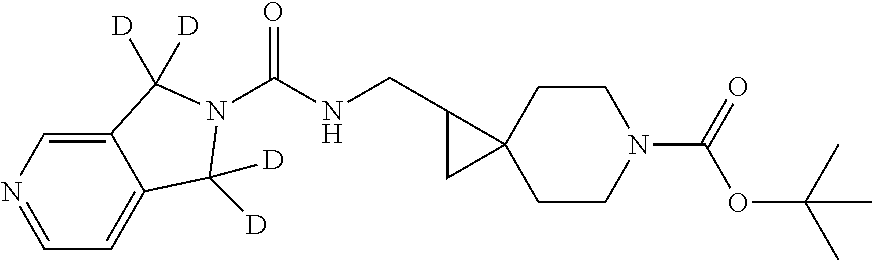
C1CC2(CCN1C(OC(C)(C)C)=O)C(CNC(N1C([D])([D])C3=CC=NC=C3C1([D])[D])=O)C2
